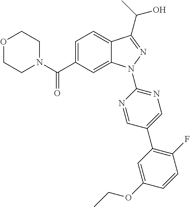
C1N(C(C2=CC=C3C(=C2)N(C2=NC=C(C4=C(F)C=CC(OCC)=C4)C=N2)N=C3C(C)O)=O)CCOC1
